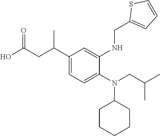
C1(C(CC(O)=O)C)=CC=C(N(CC(C)C)C2CCCCC2)C(NCC2=CC=CS2)=C1
